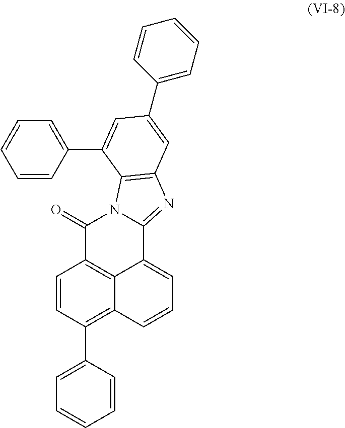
C1(=O)C2=C3C(=CC=CC3=C(C3=CC=CC=C3)C=C2)C2=NC3=C(N12)C(C1=CC=CC=C1)=CC(C1=CC=CC=C1)=C3
